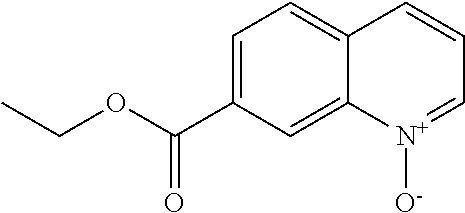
C1=C(C(OCC)=O)C=C2C(=C1)C=CC=[N+]2[O-]
